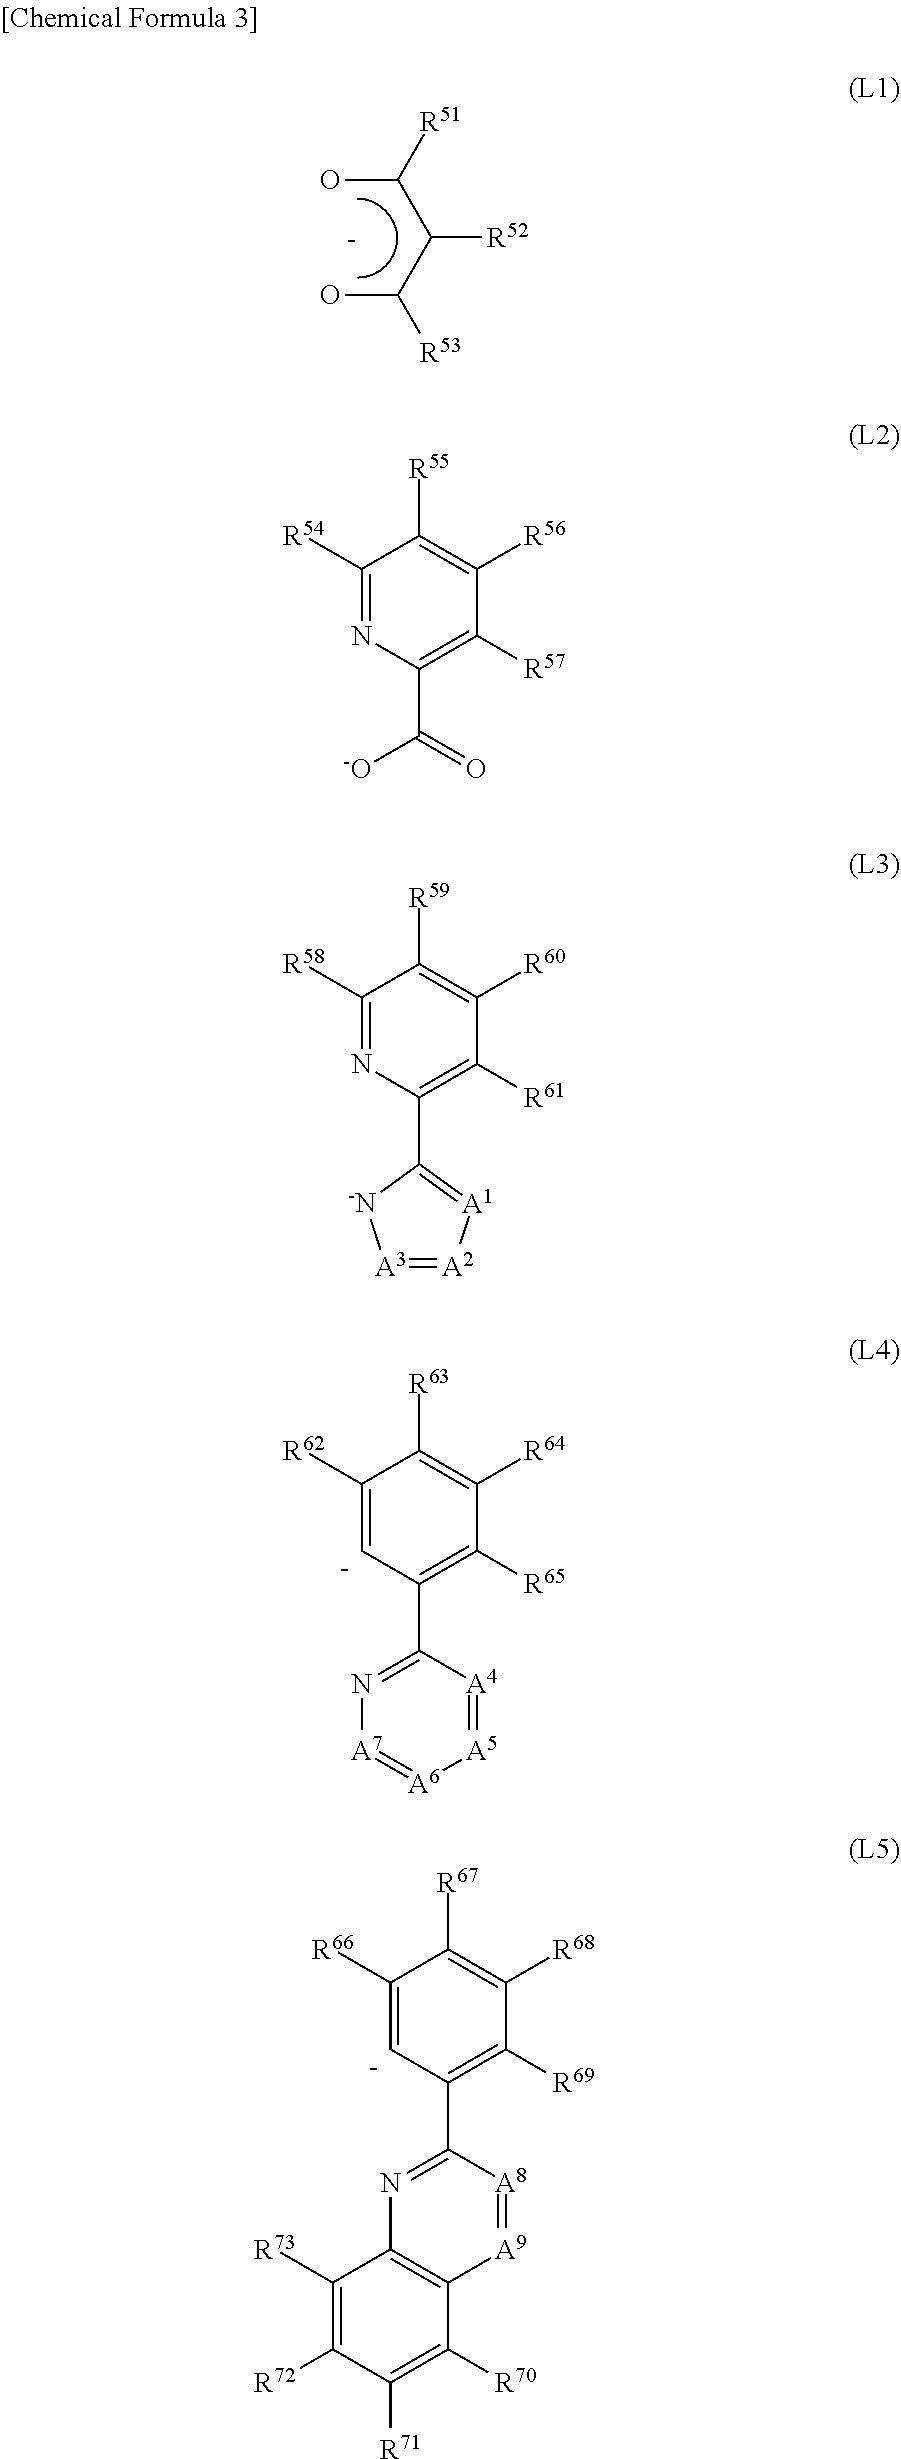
OC(C(C(O)[R51])[R52])[R53].C1([R57])=C(C(=O)[-O])N=C([R54])C([R55])=C1[R56].C1([R61])=C(C2=[A1][A2]=[A3][-N]2)N=C([R58])C([R59])=C1[R60].C1([R65])=C(C2=N[A7]=[A6][A5]=[A4]2)[C-]=C([R62])C([R63])=C1[R64].C1([R69])=C(C2=NC3=C([A9]=[A8]2)C([R70])=C([R71])C([R72])=C3[R73])[C-]=C([R66])C([R67])=C1[R68]
